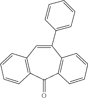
C1=C(C2=CC=CC=C2)C2=C(C(=O)C3=C1C=CC=C3)C=CC=C2
